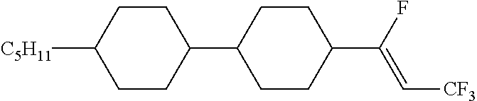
C1CC(C2CCC(C(F)=C[CF3])CC2)CCC1[C5H11]
